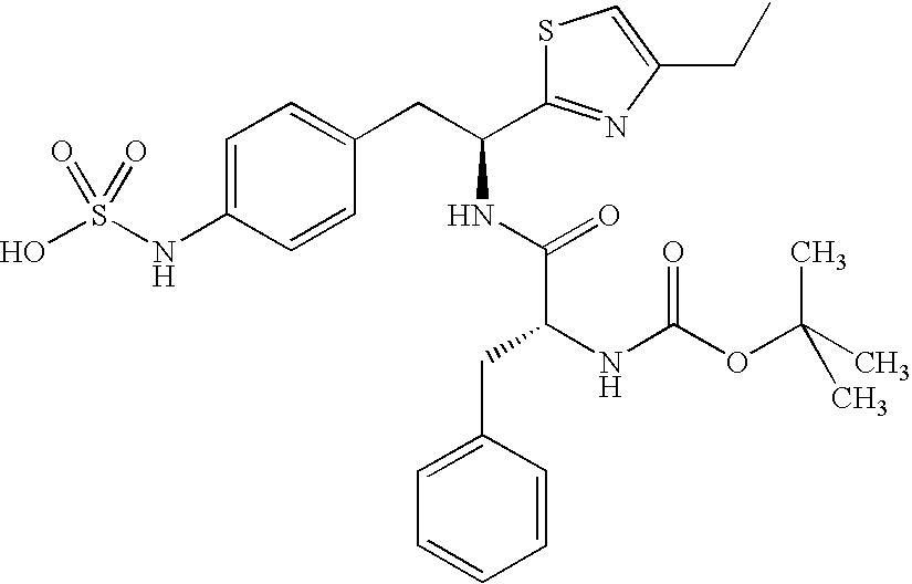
OS(NC1=CC=C(CC(NC(=O)C(NC(=O)OC(C)(C)C)CC2=CC=CC=C2)C2=NC(CC)=CS2)C=C1)(=O)=O
